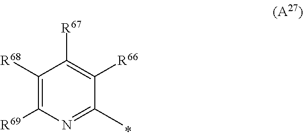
C1([R68])=C([R69])N=C(C)C([R66])=C1[R67]
